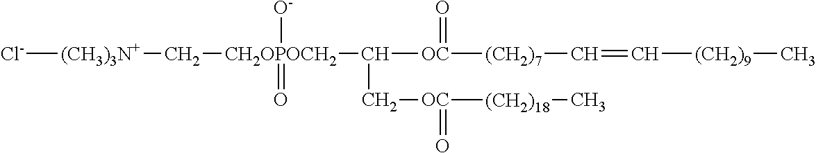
[Cl-][(CH3)3N+]C[CH2OPOCH2](C([OC]([(CH2)7]C=C[(CH2)9]C)=O)C[OC]([(CH2)18]C)=O)([O-])=O
